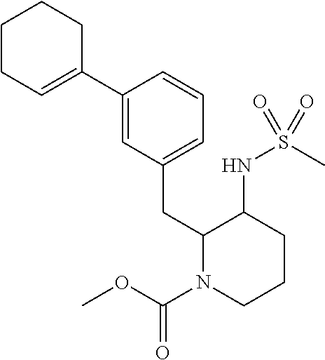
C1(C2=CC(CC3N(C(OC)=O)CCCC3NS(C)(=O)=O)=CC=C2)=CCCCC1
